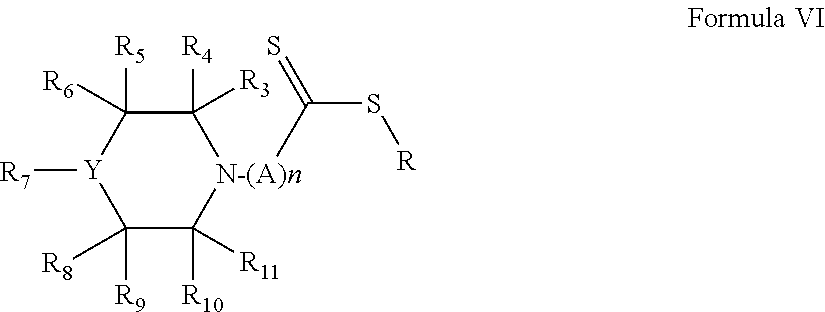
C1([R9])([R8])C([R10])([R11])[N-(A)n](C(=S)S[R])C([R4])([R3])C([R5])([R6])[Y]1[R7]
